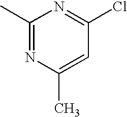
C1(C)=NC(C)=CC(Cl)=N1
